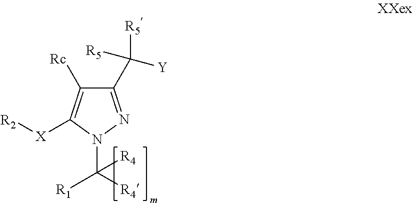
C1(C([R5])([Y])[R5])=NN(C([R4])([R1])[R4])C([X][R2])=C1[Rc]
